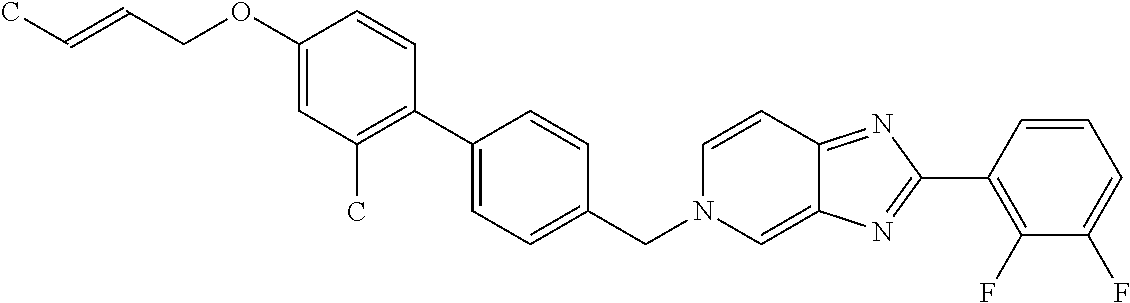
C1(OCC=CC)=CC(C)=C(C2=CC=C(CN3C=C4C(=NC(C5=C(F)C(F)=CC=C5)=N4)C=C3)C=C2)C=C1
